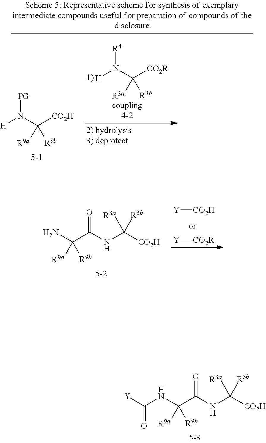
N(C(C(NC([CO2H])([R3a])[R3b])=O)([R9a])[R9b])C([Y])=O.[H]N(C([CO2H])([R9a])[R9b])[PG].[H]N(C([CO2R])([R3a])[R3b])[R4].NC(C(NC([CO2H])([R3a])[R3b])=O)([R9a])[R9b].[Y][CO2H].[Y][CO2R]
